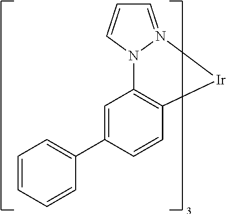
C1(C2=CC=CC=C2)=CC2=C(C=C1)[Ir]N1=CC=CN21
